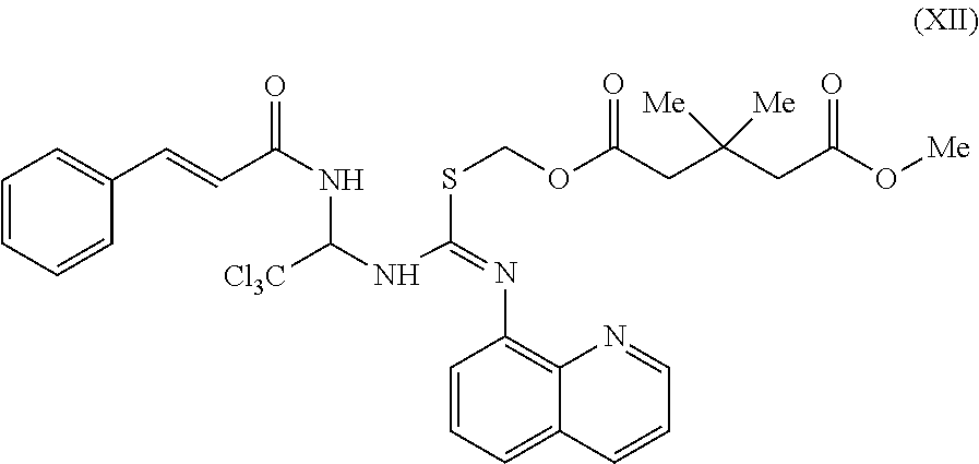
C1(N=C(NC(NC(C=CC2=CC=CC=C2)=O)[Cl3C])SCOC(CC(CC(O[Me])=O)([Me])[Me])=O)=C2C(=CC=C1)C=CC=N2
